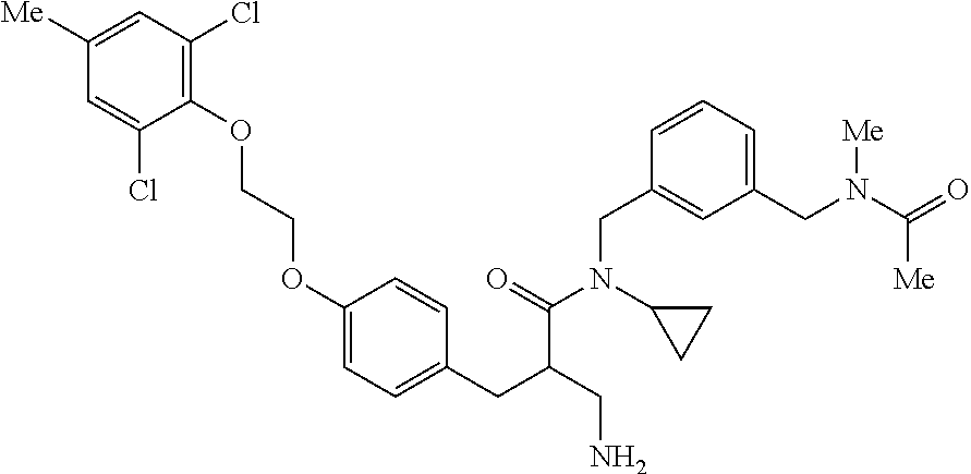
C1(OCCOC2=CC=C(CC(C(N(C3CC3)CC3=CC(CN(C(=O)[Me])[Me])=CC=C3)=O)CN)C=C2)=C(Cl)C=C([Me])C=C1Cl
